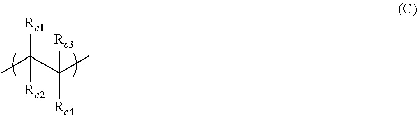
CC(C(C)([Rc3])[Rc4])([Rc1])[Rc2]
